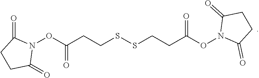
O(C(CCSSCCC(ON1C(=O)CCC1=O)=O)=O)N1C(=O)CCC1=O
